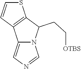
S1C=CC2=C1C(CC[OTBS])N1C2=CN=C1
